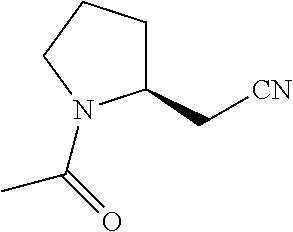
C1(C[CN])CCCN1C(C)=O
